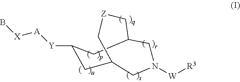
C1([Y][A][X]B)CC2CN([W][R3])CC(C1)C[Z]C2
